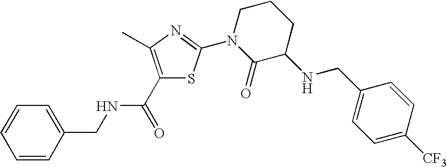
C1(C(=O)NCC2=CC=CC=C2)=C(C)N=C(N2C(=O)C(NCC3=CC=C([CF3])C=C3)CCC2)S1
